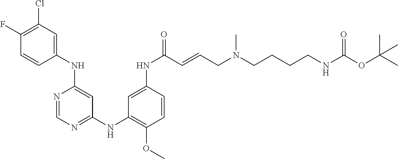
C1(F)=C(Cl)C=C(NC2=CC(NC3=C(OC)C=CC(NC(=O)C=CCN(C)CCCCNC(=O)OC(C)(C)C)=C3)=NC=N2)C=C1
